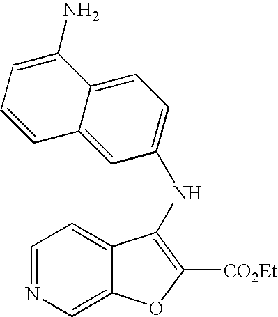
C1=NC=C2C(=C1)C(NC1=CC=C3C(=C1)C=CC=C3N)=C([CO2Et])O2
